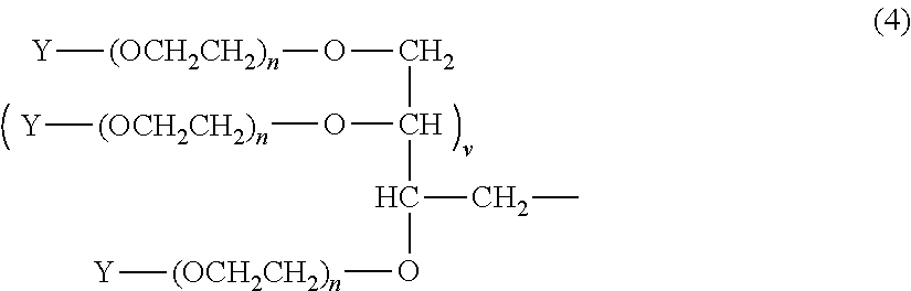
[Y][(OCH2CH2)n]OCC(O[(OCH2CH2)n][Y])C(CC)O[(OCH2CH2)n][Y]
